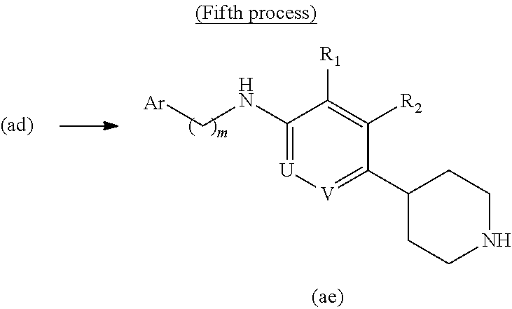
C1(NC[Ar])=[U][V]=C(C2CCNCC2)C([R2])=C1[R1]
